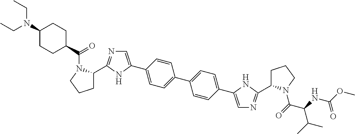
C1(C2=CN=C(C3CCCN3C(=O)C(NC(OC)=O)C(C)C)N2)=CC=C(C2=CC=C(C3=CN=C(C4CCCN4C(C4CCC(N(CC)CC)CC4)=O)N3)C=C2)C=C1
